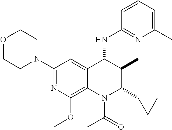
C1(N2CCOCC2)=NC(OC)=C2C(=C1)C(NC1=NC(C)=CC=C1)C(C)C(C1CC1)N2C(=O)C
